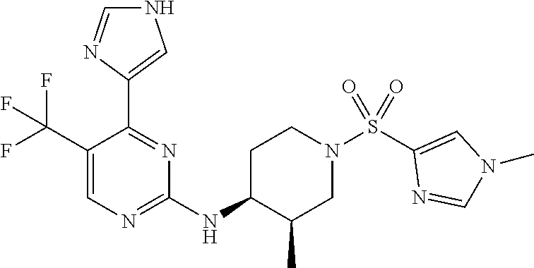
C1(NC2C(C)CN(S(C3=CN(C)C=N3)(=O)=O)CC2)=NC=C(C(F)(F)F)C(C2=CNC=N2)=N1
